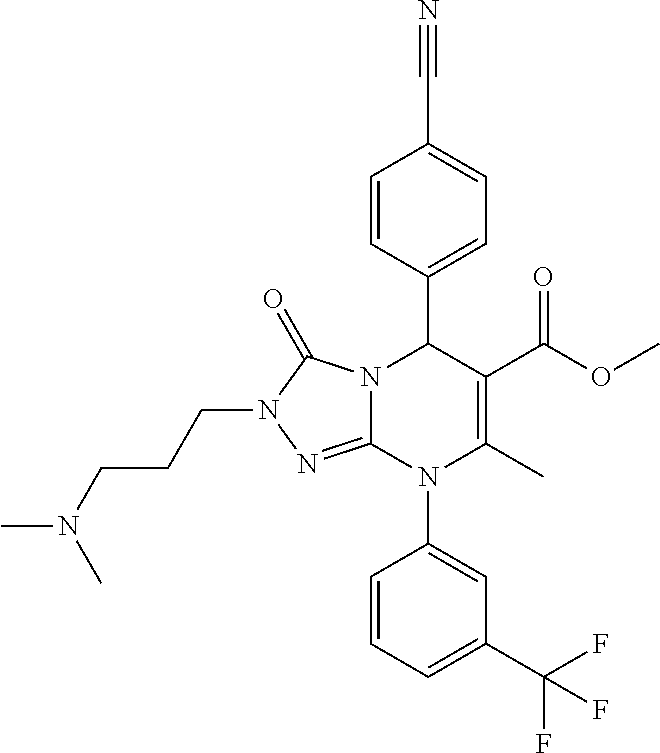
C1=CC(C2N3C(=NN(CCCN(C)C)C3=O)N(C3=CC(C(F)(F)F)=CC=C3)C(C)=C2C(OC)=O)=CC=C1C#N
